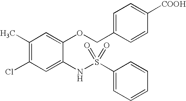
C1(C)=C(Cl)C=C(NS(C2=CC=CC=C2)(=O)=O)C(OCC2=CC=C([COOH])C=C2)=C1
